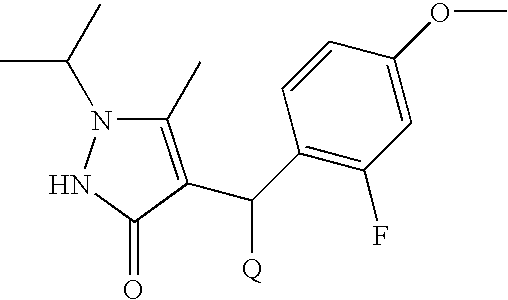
C1(C)=C(C(C2=C(F)C=C(OC)C=C2)[Q])C(=O)NN1C(C)C
